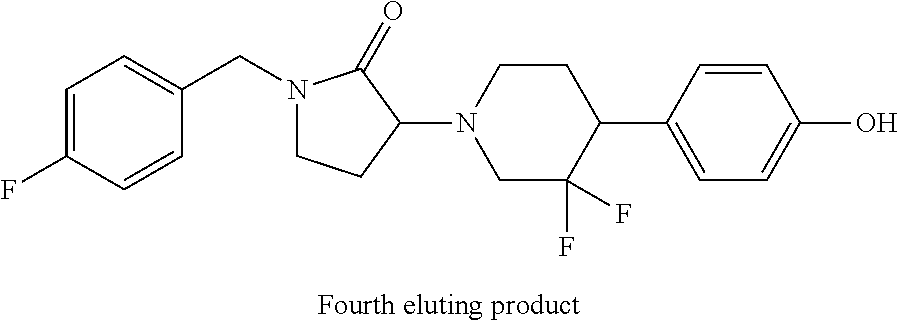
C(N1CCC(N2CC(F)(F)C(C3=CC=C(O)C=C3)CC2)C1=O)C1=CC=C(F)C=C1
